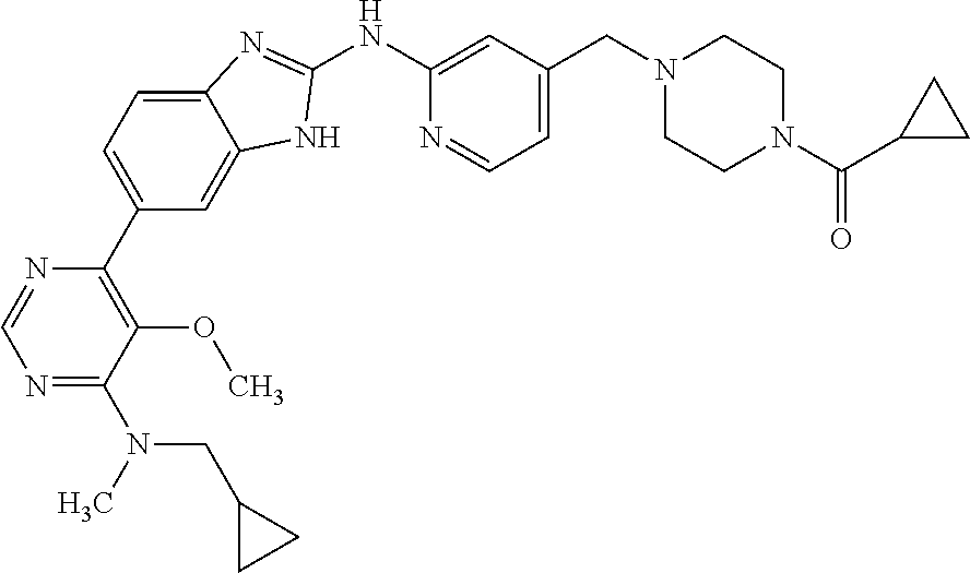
C1(C2=C(OC)C(N(CC3CC3)C)=NC=N2)=CC=C2C(=C1)NC(NC1=CC(CN3CCN(C(=O)C4CC4)CC3)=CC=N1)=N2
